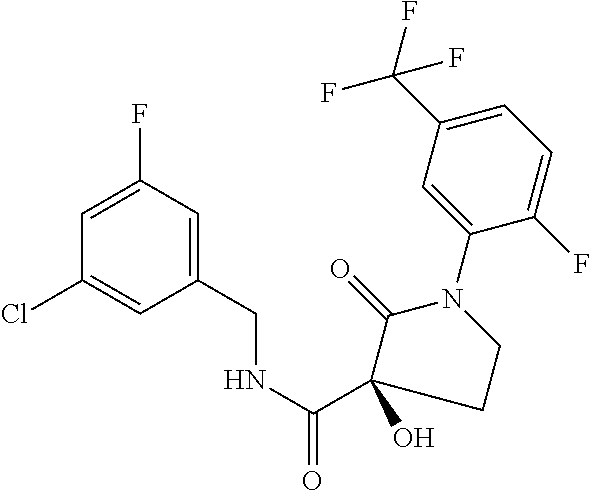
C1=C(F)C=C(CNC(=O)C2(O)C(=O)N(C3=CC(C(F)(F)F)=CC=C3F)CC2)C=C1Cl
